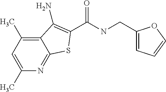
C12=C(C)C=C(C)N=C1SC(C(NCC1=CC=CO1)=O)=C2N
